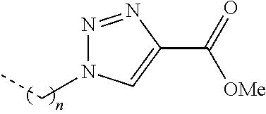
N1=NC(C(=O)[OMe])=CN1CC
